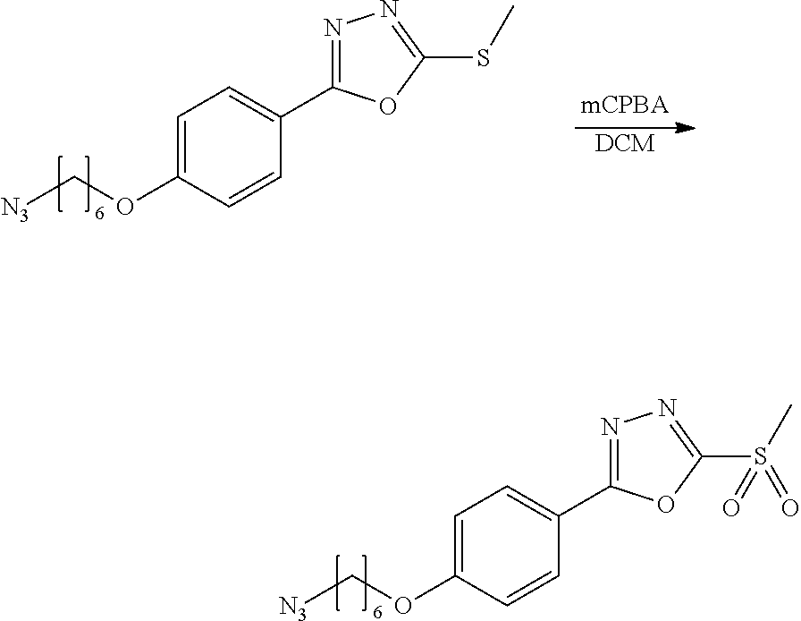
C1=C(OC[N3])C=CC(C2=NN=C(S(C)(=O)=O)O2)=C1.[DCM].C1=C(OC[N3])C=CC(C2=NN=C(SC)O2)=C1
